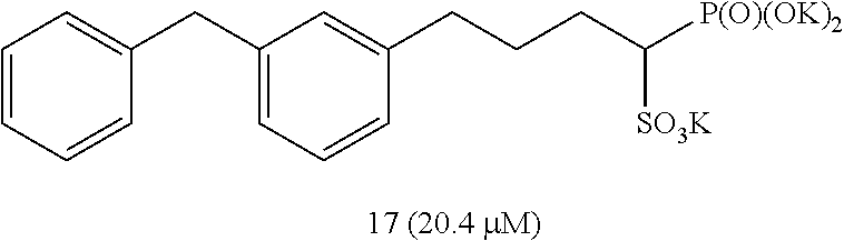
C1(CC2=CC=CC=C2)=CC=CC(CCCC([P(O)(OK)2])[SO3K])=C1
